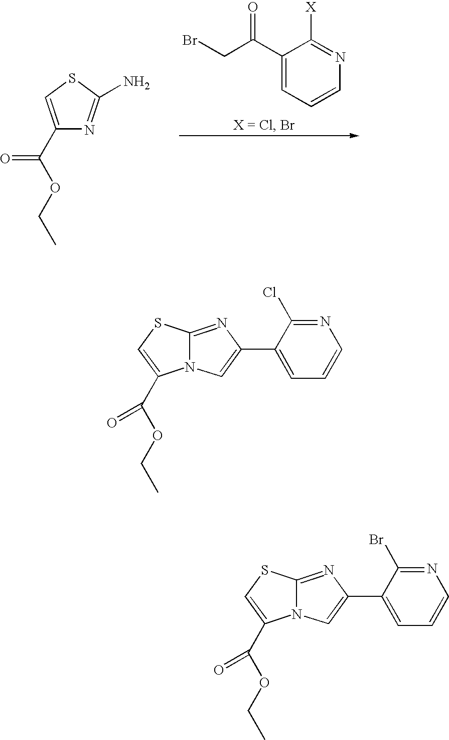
C12=NC(C3=CC=CN=C3Cl)=CN1C(C(OCC)=O)=CS2.N1=C(N)SC=C1C(OCC)=O.C1(C(CBr)=O)=CC=CN=C1[X].C12=NC(C3=CC=CN=C3Br)=CN1C(C(OCC)=O)=CS2
